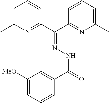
C1=C(C)N=C(C(C2=NC(C)=CC=C2)=NNC(=O)C2=CC([MeO])=CC=C2)C=C1
